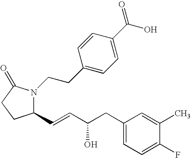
C1(C=CC(O)CC2=CC=C(F)C(C)=C2)N(CCC2=CC=C(C(=O)O)C=C2)C(=O)CC1
